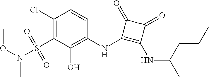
C1(Cl)=C(S(N(OC)C)(=O)=O)C(O)=C(NC2=C(NC(C)CCC)C(=O)C2=O)C=C1
